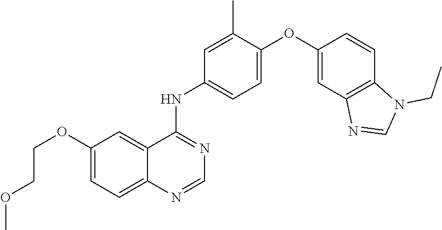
C1=C(OCCOC)C=C2C(=C1)N=CN=C2NC1=CC=C(OC2=CC3=C(C=C2)N(CC)C=N3)C(C)=C1
